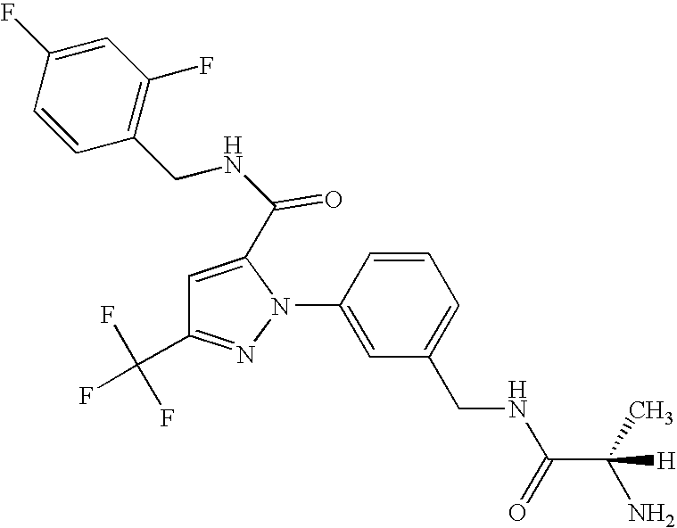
C1=CC(N2C(C(NCC3=C(F)C=C(F)C=C3)=O)=CC(C(F)(F)F)=N2)=CC(CNC(C(C)(N)[H])=O)=C1
